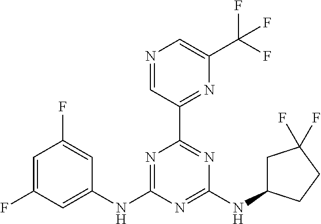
N1=C(NC2=CC(F)=CC(F)=C2)N=C(NC2CC(F)(F)CC2)N=C1C1=NC(C(F)(F)F)=CN=C1
